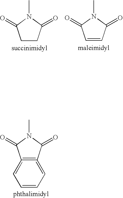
C1CC(=O)N(C)C1=O.C1=CC(=O)N(C)C1=O.C12=C(=CC=CC=1)C(=O)N(C)C2=O
